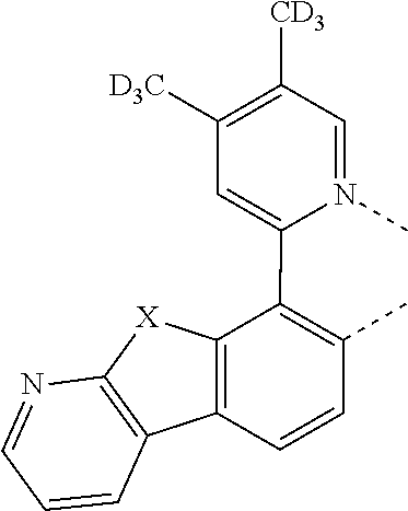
C1=N(C)C(C2=C(C)C=CC3=C2[X]C2=C3C=CC=N2)=CC([D3C])=C1[CD3]
